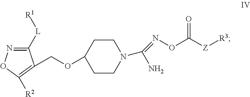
C1CC(OCC2=C([R2])ON=C2[L][R1])CCN1C(N)=NOC([Z][R3])=O
